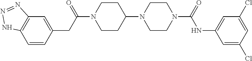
C1=CC(CC(=O)N2CCC(N3CCN(C(NC4=CC(Cl)=CC(Cl)=C4)=O)CC3)CC2)=CC2=C1NN=N2
